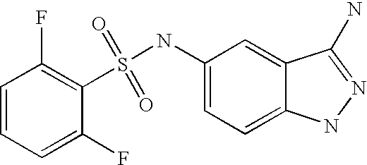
C1=CC=C(F)C(S(NC2=CC=C3C(=C2)C(N)=NN3)(=O)=O)=C1F
